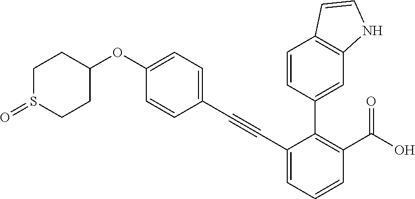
C1(C#CC2=CC=C(OC3CCS(=O)CC3)C=C2)=CC=CC(C(O)=O)=C1C1=CC2=C(C=C1)C=CN2
